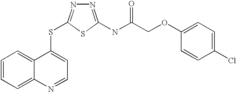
C1=CC=C2C(=C1)C(SC1=NN=C(NC(=O)COC3=CC=C(Cl)C=C3)S1)=CC=N2
